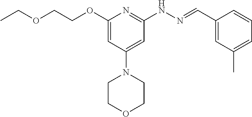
O(CC)CCOC1=CC(N2CCOCC2)=CC(NN=CC2=CC(C)=CC=C2)=N1
